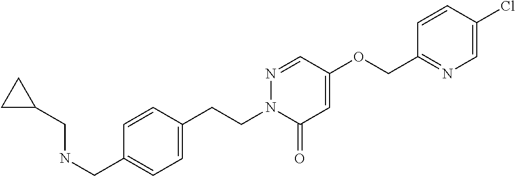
C1=CC(CCN2C(=O)C=C(OCC3=NC=C(Cl)C=C3)C=N2)=CC=C1CNCC1CC1
